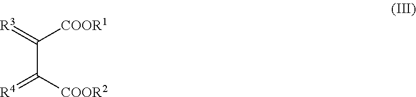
C(C([COOR2])=[R4])(=[R3])[COOR1]
